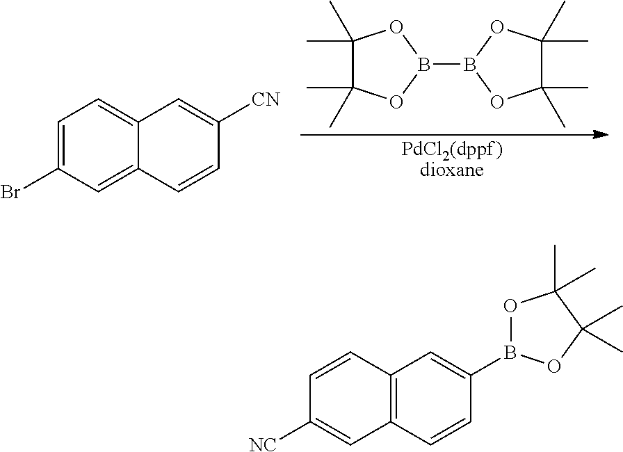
C1(C)(C)C(C)(C)OB(B2OC(C)(C)C(C)(C)O2)O1.C1=C(Br)C=C2C(=C1)C=C([CN])C=C2.[PdCl2(dppf)dioxane].C1=CC2=C(C=C1[NC])C=CC(B1OC(C)(C)C(C)(C)O1)=C2
